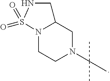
N12CCN(C(C)(C)C)CC1CNS2(=O)=O
